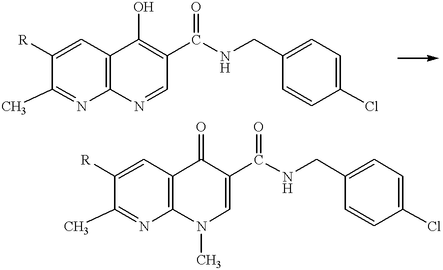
C1(C)=NC2=C(C=C1[R])C(O)=C(C(NCC1=CC=C(Cl)C=C1)=O)C=N2.C1(C)=NC2=C(C=C1[R])C(=O)C(C(NCC1=CC=C(Cl)C=C1)=O)=CN2C
